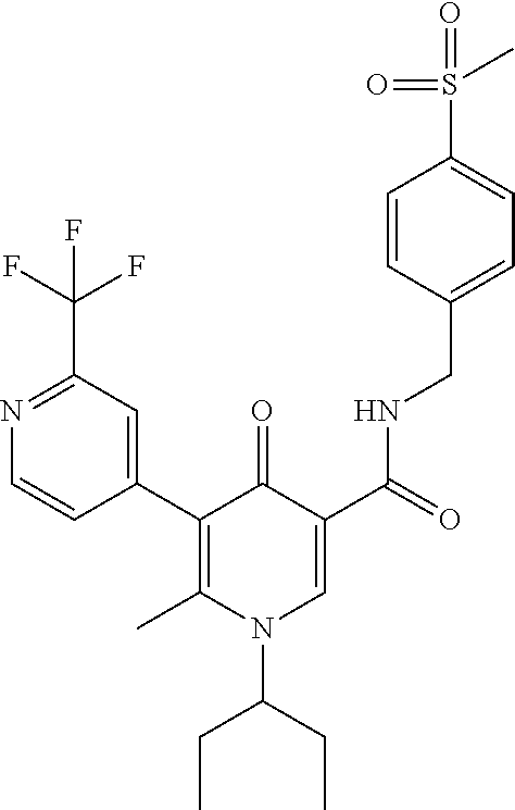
C1=CC(C2=C(C)N(C(CC)CC)C=C(C(=O)NCC3=CC=C(S(C)(=O)=O)C=C3)C2=O)=CC(C(F)(F)F)=N1
